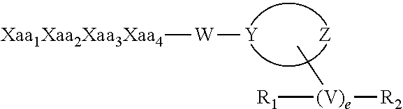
[W]([Xaa1Xaa2Xaa3Xaa4])[Y].[Z].C[(V)e]([R1])[R2]
